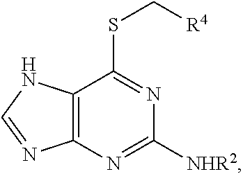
C12=C(N=C([NHR2])N=C1SC[R4])N=CN2
